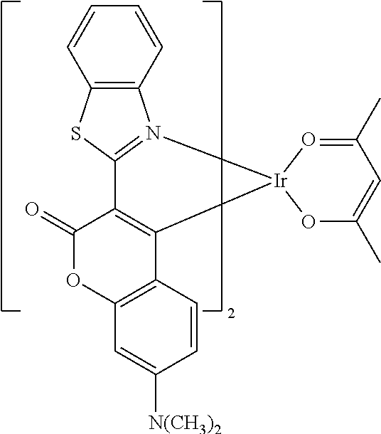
C12=C(SC3=N1[Ir]1(C4=C3C(=O)OC3=C4C=CC([N(CH3)2])=C3)O=C(C)C=C(C)O1)C=CC=C2
